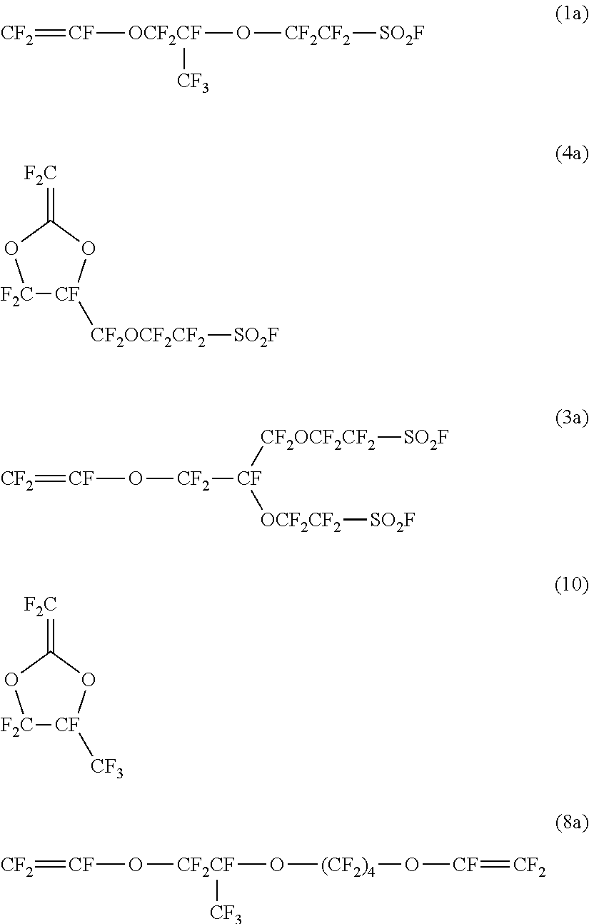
[CF2]=[CF][OCF2CF](O[CF2CF2][SO2F])[CF3].[F2C]1[CF]([CF2OCF2CF2][SO2F])OC(=[F2C])O1.[CF2]=[CF]O[CF2][CF]([CF2OCF2CF2][SO2F])[OCF2CF2][SO2F].[F2C]1[CF]([CF3])OC(=[F2C])O1.[CF2]=[CF]O[CF2CF](O[(CF2)4]O[CF]=[CF2])[CF3]
